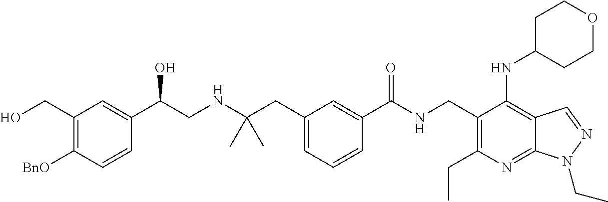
C1(CO)=C([BnO])C=CC(C(CNC(C)(CC2=CC=CC(C(NCC3=C(CC)N=C4C(=C3NC3CCOCC3)C=NN4CC)=O)=C2)C)O)=C1
